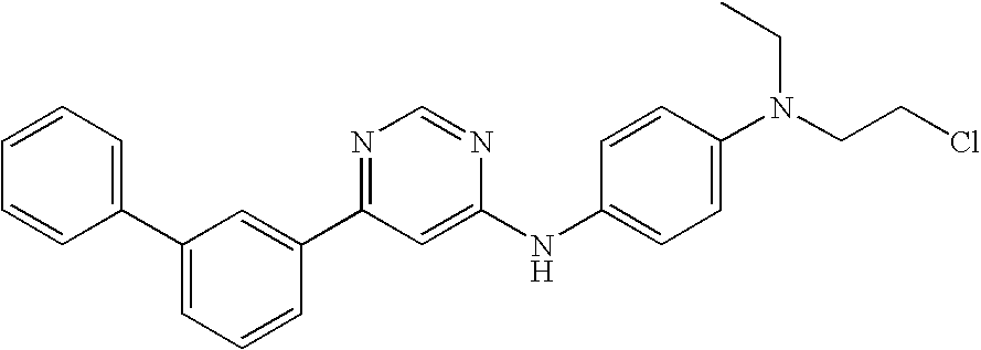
C1=CC(C2=CC=CC(C3=NC=NC(NC4=CC=C(N(CCCl)CC)C=C4)=C3)=C2)=CC=C1
